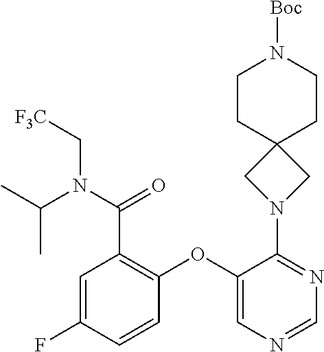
C1=C(F)C=CC(OC2=CN=CN=C2N2CC3(C2)CCN([Boc])CC3)=C1C(N(C(C)C)C[F3C])=O
